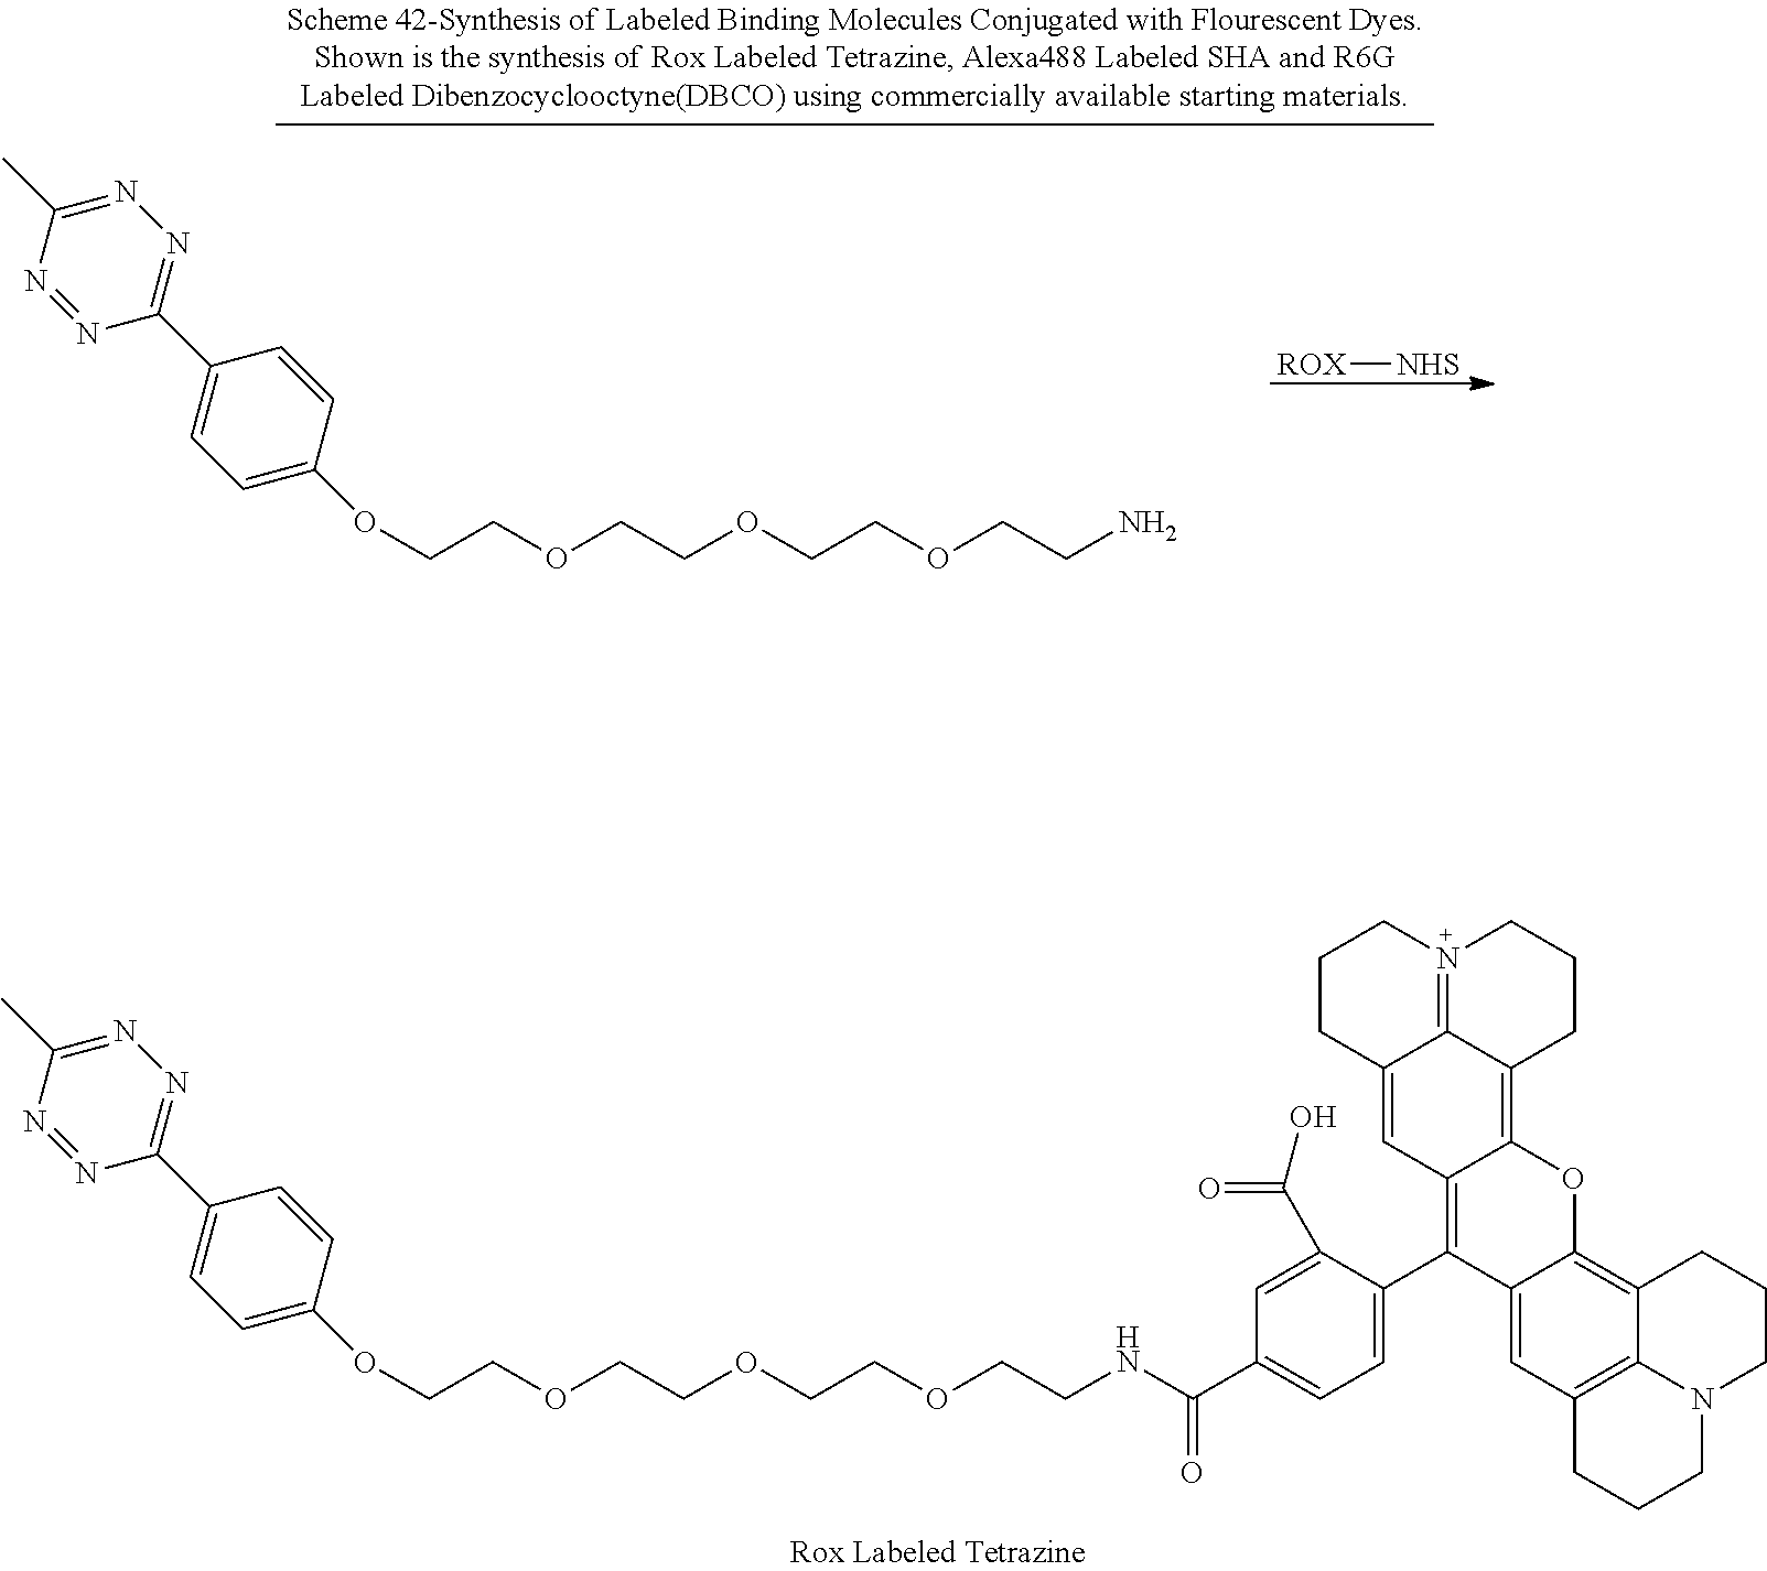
[ROX][NHS].C1=C(OCCOCCOCCOCCN)C=CC(C2=NN=C(C)N=N2)=C1.C1=C(OCCOCCOCCOCCNC(=O)C2=CC=C(C3=C4C(=C5C6=N(CCCC6=C4)CCC5)OC4=C5C6=C(C=C34)CCCN6CCC5)C(C(O)=O)=C2)C=CC(C2=NN=C(C)N=N2)=C1
